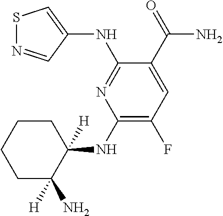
C1(NC2=NC(NC3([H])CCCCC3(N)[H])=C(F)C=C2C(=O)N)=CSN=C1
